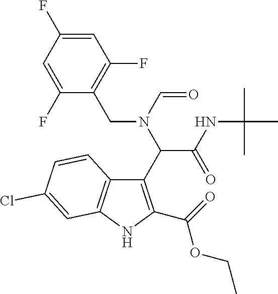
C(=O)(OCC)C1=C(C(N(C=O)CC2=C(F)C=C(F)C=C2F)C(NC(C)(C)C)=O)C2=C(N1)C=C(Cl)C=C2
